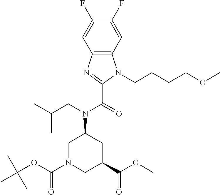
C12=C(C=C(F)C(F)=C1)N(CCCCOC)C(C(=O)N(CC(C)C)C1CN(C(=O)OC(C)(C)C)CC(C(OC)=O)C1)=N2
